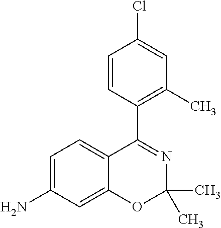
C1=CC(C2=NC(C)(C)OC3=CC(N)=CC=C23)=C(C)C=C1Cl
